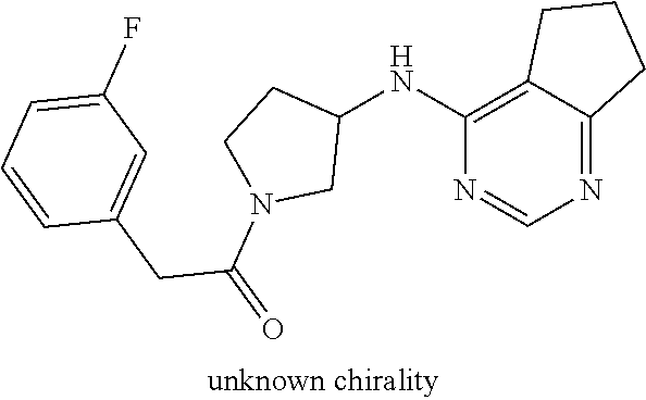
N1=CN=C2C(=C1NC1CCN(C(=O)CC3=CC(F)=CC=C3)C1)CCC2
